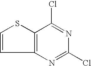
C12=C(SC=C1)C(Cl)=NC(Cl)=N2
